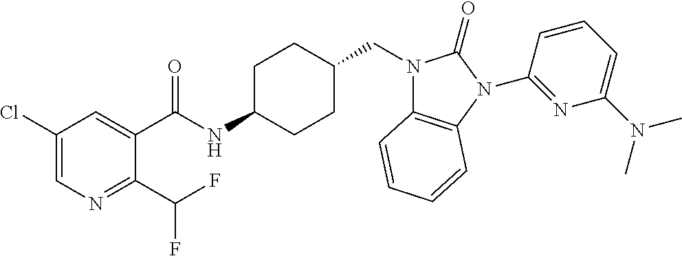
C1(Cl)=CN=C(C(F)F)C(C(NC2CCC(CN3C4=C(N(C5=NC(N(C)C)=CC=C5)C3=O)C=CC=C4)CC2)=O)=C1
